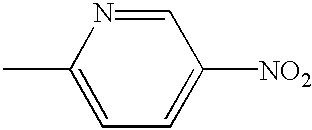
C1=C(C)N=CC([NO2])=C1
